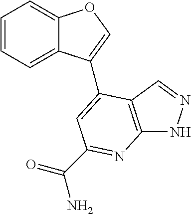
C1=CC=C2C(=C1)C(C1=CC(C(=O)N)=NC3=C1C=NN3)=CO2
